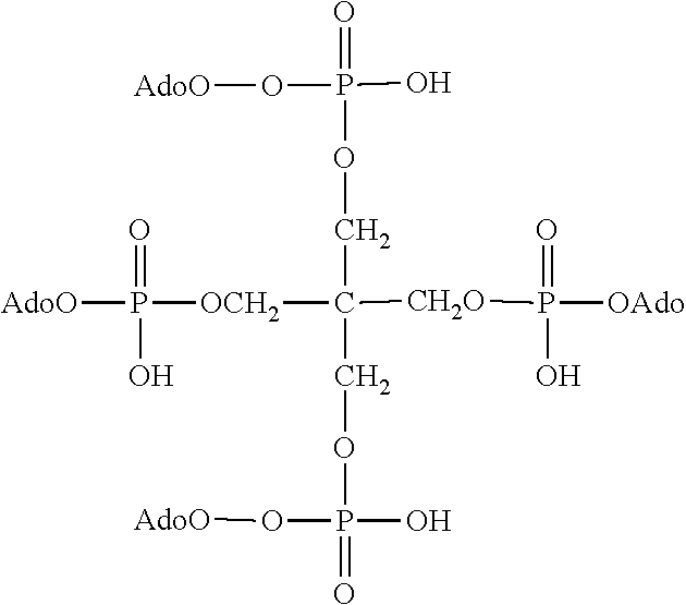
[AdoO]P(=O)(O)[OCH2]C([CH2O]P(=O)([OAdo])O)(COP(O[AdoO])(O)=O)COP(O[AdoO])(O)=O
